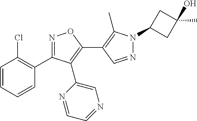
N1=CC(C2=C(C3=CN=CC=N3)C(C3=C(Cl)C=CC=C3)=NO2)=C(C)N1C1CC(O)(C)C1
